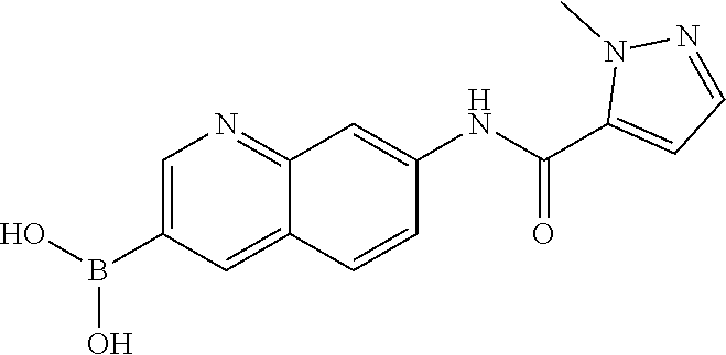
C1=C(B(O)O)C=C2C(=N1)C=C(NC(=O)C1=CC=NN1C)C=C2
